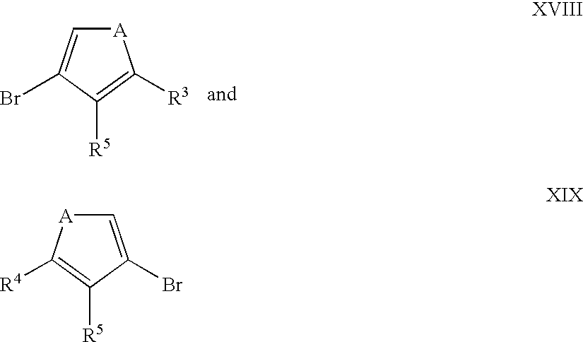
[A]1C=C(Br)C([R5])=C1[R3].C1=C(Br)C([R5])=C([R4])[A]1
